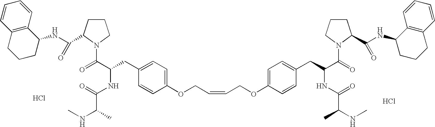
C1CC(C(=O)NC2C3=C(CCC2)C=CC=C3)N(C(=O)C(NC(=O)C(NC)C)CC2=CC=C(OCC=CCOC3=CC=C(CC(NC(=O)C(C)NC)C(N4C(C(NC5CCCC6=C5C=CC=C6)=O)CCC4)=O)C=C3)C=C2)C1.Cl.Cl
